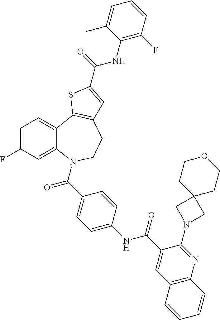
C1=C(F)C=C2C(=C1)C1=C(CCN2C(C2=CC=C(NC(C3=CC4=C(N=C3N3CC5(C3)CCOCC5)C=CC=C4)=O)C=C2)=O)C=C(C(=O)NC2=C(F)C=CC=C2C)S1
